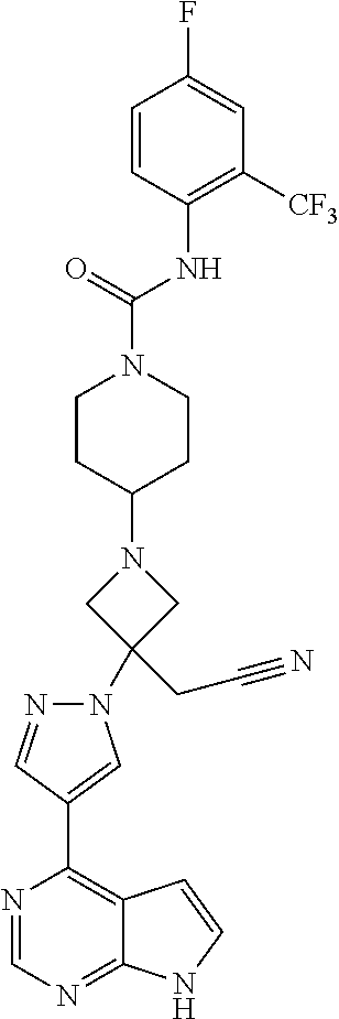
N1(C2(CC#N)CN(C3CCN(C(=O)NC4=C([CF3])C=C(F)C=C4)CC3)C2)N=CC(C2=C3C(=NC=N2)NC=C3)=C1
